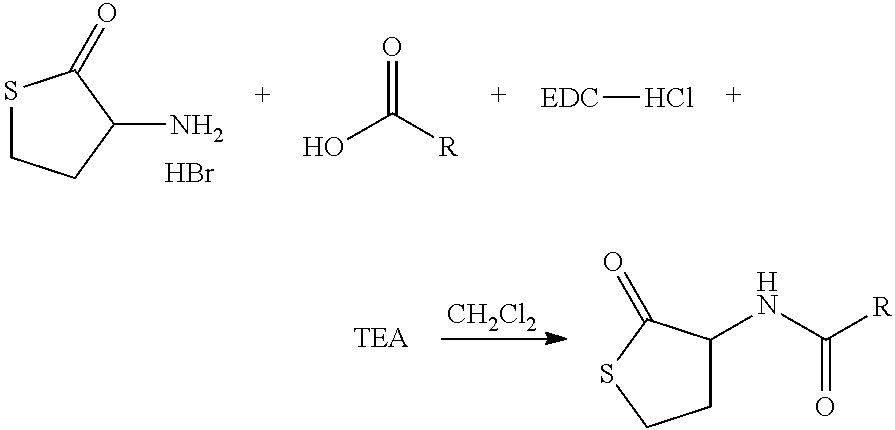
S1CCC(N)C1=O.Br.OC([R])=O.[EDC]Cl.[CH2Cl2].C1C(NC([R])=O)C(=O)SC1
